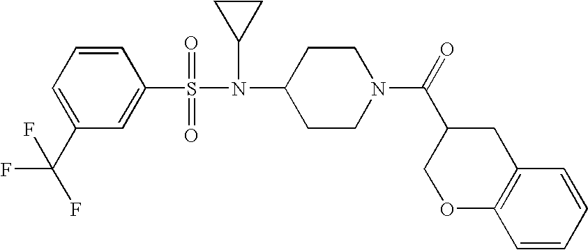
C1=CC=C(C(F)(F)F)C=C1S(=O)(=O)N(C1CC1)C1CCN(C(=O)C2COC3=C(C2)C=CC=C3)CC1
